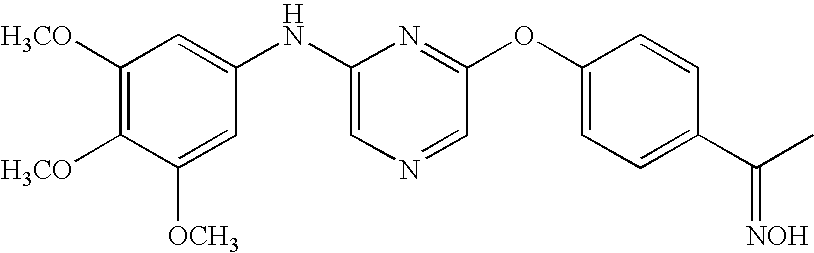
C1([H3CO])=C([H3CO])C([OCH3])=CC(NC2=CN=CC(OC3=CC=C(C(C)=[NOH])C=C3)=N2)=C1
